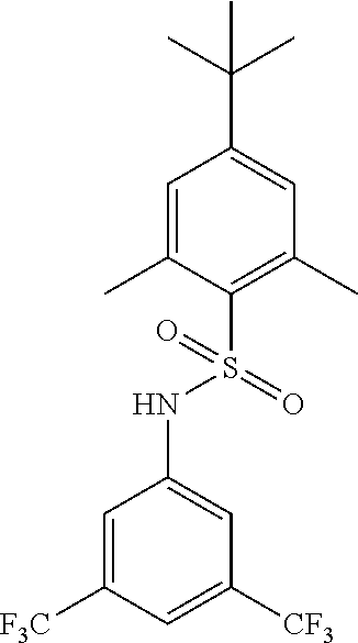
C1=C(C)C(S(NC2=CC([CF3])=CC([F3C])=C2)(=O)=O)=C(C)C=C1C(C)(C)C
